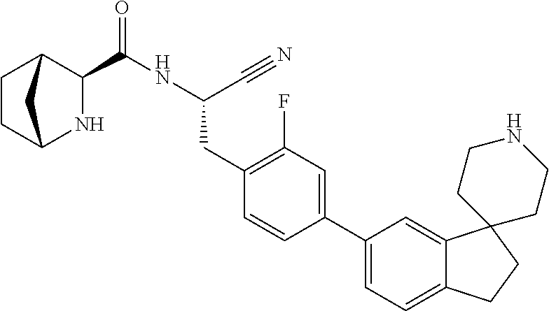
C(NC(CC1=C(F)C=C(C2=CC=C3C(=C2)C2(CC3)CCNCC2)C=C1)C#N)(=O)C1C2CCC(N1)C2
